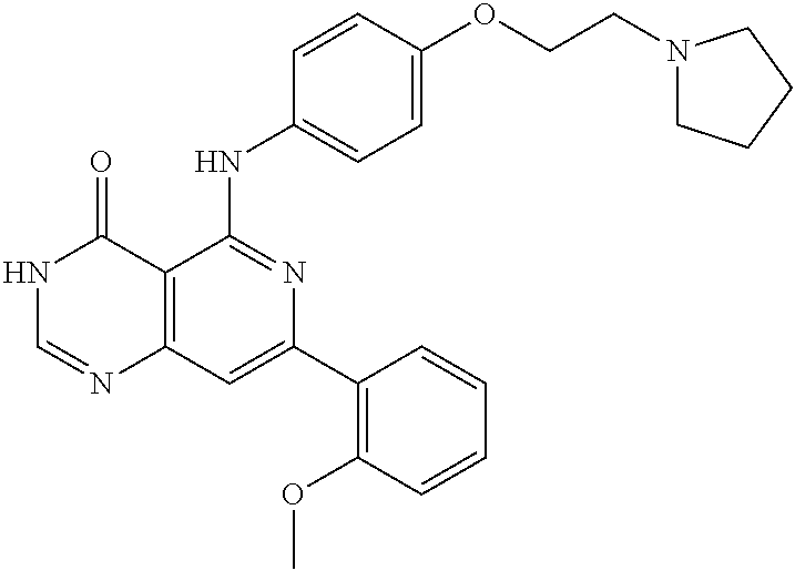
C12=C(C=C(C3=C(OC)C=CC=C3)N=C1NC1=CC=C(OCCN3CCCC3)C=C1)N=CNC2=O
